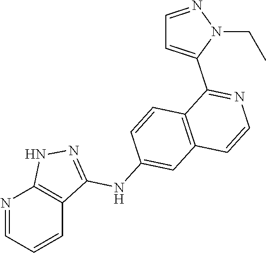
N1=CC=CC2=C1NN=C2NC1=CC2=C(C=C1)C(C1=CC=NN1CC)=NC=C2
